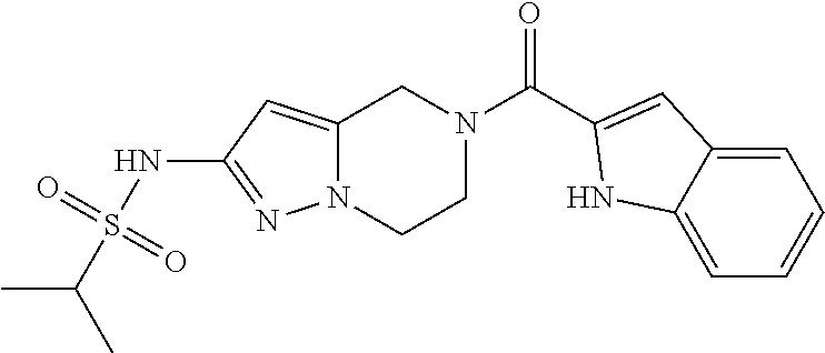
S(NC1=NN2C(=C1)CN(C(=O)C1=CC3=CC=CC=C3N1)CC2)(C(C)C)(=O)=O
